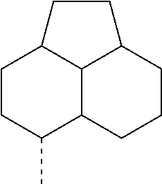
C1CC(C)C2C3C1CCC3CCC2
